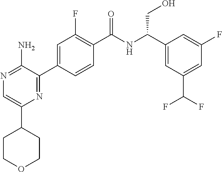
N1=C(N)C(C2=CC(F)=C(C(NC(C3=CC(C(F)F)=CC(F)=C3)CO)=O)C=C2)=NC(C2CCOCC2)=C1
